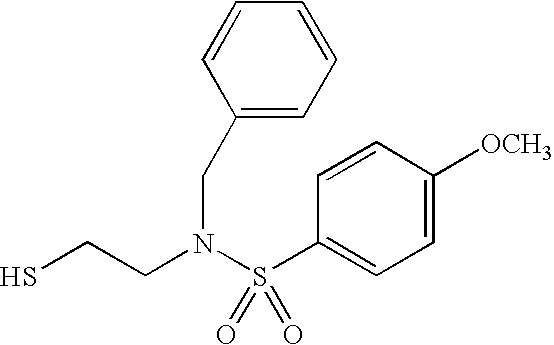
SCCN(S(C1=CC=C([OCH3])C=C1)(=O)=O)CC1=CC=CC=C1
